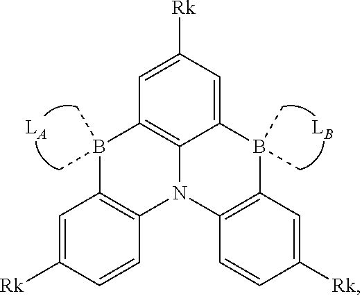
C1([Rk])=CC2=C(C=C1)N1C3=C(C=C([Rk])C=C3B(C)(C)C3=C1C=CC([Rk])=C3)B2(C)C
